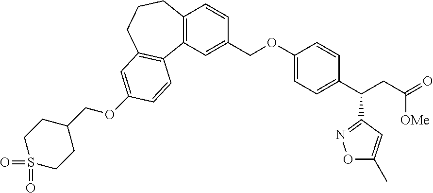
C12=C(C=C(COC3=CC=C(C(CC(=O)[OMe])C4=NOC(C)=C4)C=C3)C=C1)C1=C(CCC2)C=C(OCC2CCS(=O)(=O)CC2)C=C1
